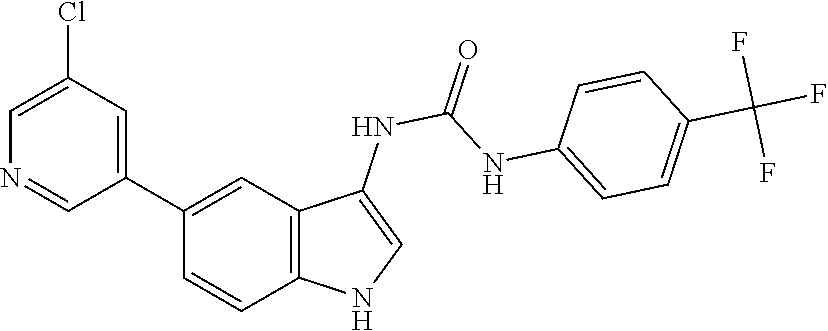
O=C(NC1=CNC2=C1C=C(C1=CC(Cl)=CN=C1)C=C2)NC1=CC=C(C(F)(F)F)C=C1
